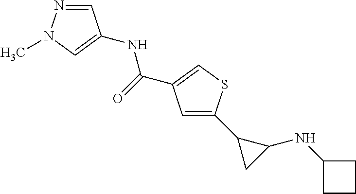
C1=C(C2CC2NC2CCC2)SC=C1C(=O)NC1=CN(C)N=C1
